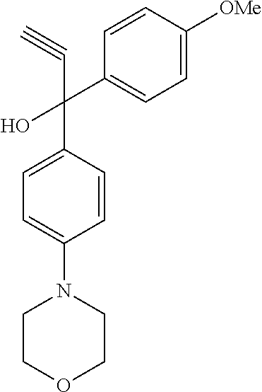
C1=CC(C(C2=CC=C([OMe])C=C2)(O)C#C)=CC=C1N1CCOCC1
